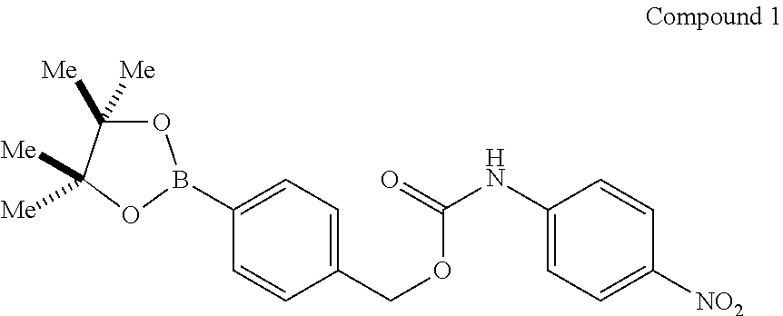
O1C([Me])([Me])C([Me])([Me])OB1C1=CC=C(COC(NC2=CC=C([NO2])C=C2)=O)C=C1
